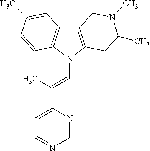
C12=C(N(C=C(C3=CC=NC=N3)C)C3=C1C=C(C)C=C3)CC(C)N(C)C2
